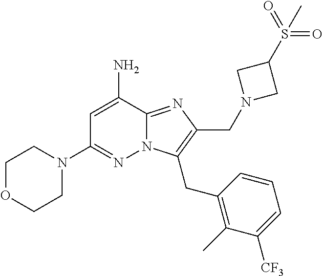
C1=C(N)C2=NC(CN3CC(S(=O)(=O)C)C3)=C(CC3=C(C)C([CF3])=CC=C3)N2N=C1N1CCOCC1
